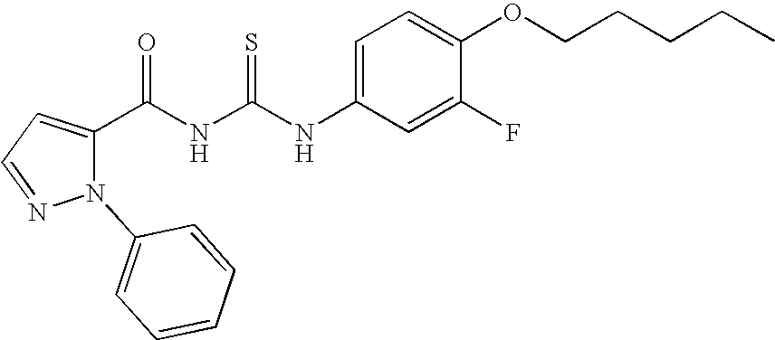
C(NC(NC1=CC=C(OCCCCC)C(F)=C1)=S)(=O)C1=CC=NN1C1=CC=CC=C1
